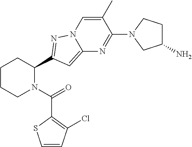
C1CCN(C(=O)C2=C(Cl)C=CS2)C(C2=NN3C(=C2)N=C(N2CC(N)CC2)C(C)=C3)C1
